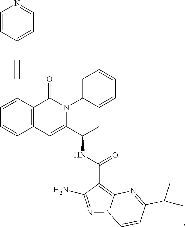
C1=CC(C#CC2=CC=CC3=C2C(=O)N(C2=CC=CC=C2)C(C(C)NC(C2=C4N(N=C2N)C=CC(C(C)C)=N4)=O)=C3)=CC=N1
